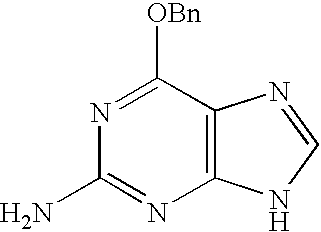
C12=C(C([OBn])=NC(N)=N1)N=CN2
